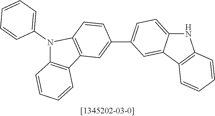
C12=CC=C(C3=CC4=C(N(C5=CC=CC=C5)C5=C4C=CC=C5)C=C3)C=C1C1=C(N2)C=CC=C1
